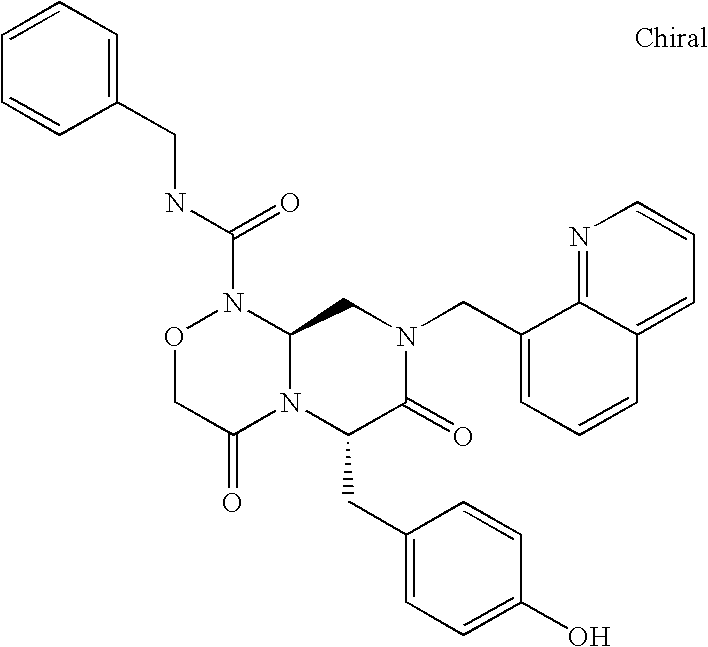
N(C(N1OCC(=O)N2C1CN(CC1=CC=CC3=CC=CN=C13)C(=O)C2CC1=CC=C(O)C=C1)=O)CC1=CC=CC=C1
